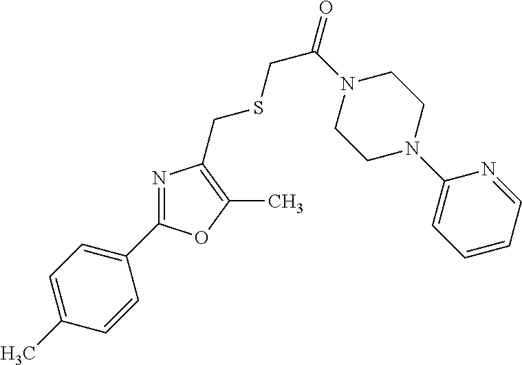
C1(C2=NC(CSCC(=O)N3CCN(C4=CC=CC=N4)CC3)=C(C)O2)=CC=C(C)C=C1
